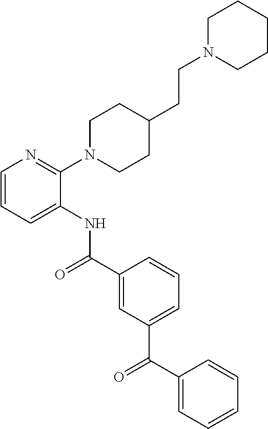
C1(N2CCC(CCN3CCCCC3)CC2)=NC=CC=C1NC(=O)C1=CC(C(C2=CC=CC=C2)=O)=CC=C1
